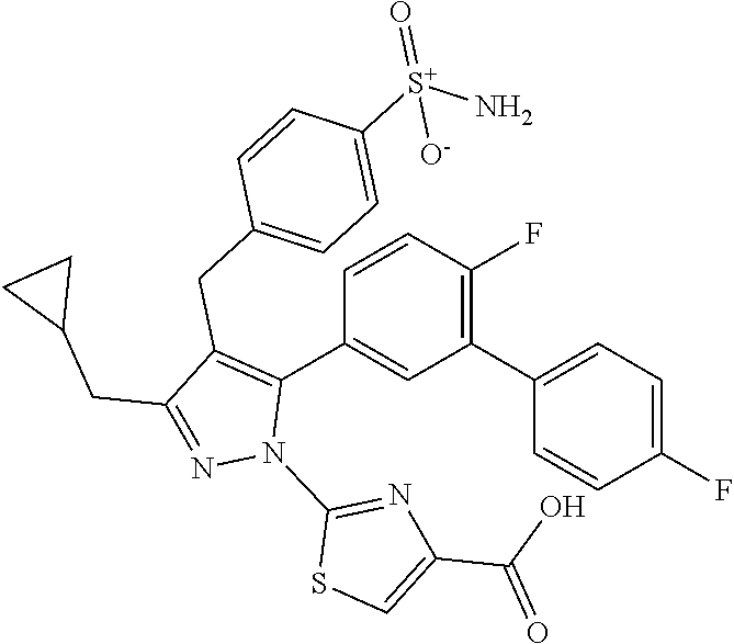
C1=CC(F)=C(C2=CC=C(F)C=C2)C=C1C1=C(CC2=CC=C([S+](N)(=O)[O-])C=C2)C(CC2CC2)=NN1C1=NC(C(O)=O)=CS1
